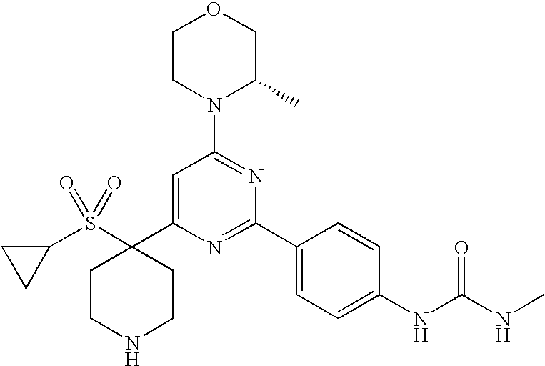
C1(C2=CC(N3C(C)COCC3)=NC(C3=CC=C(NC(=O)NC)C=C3)=N2)(S(C2CC2)(=O)=O)CCNCC1
